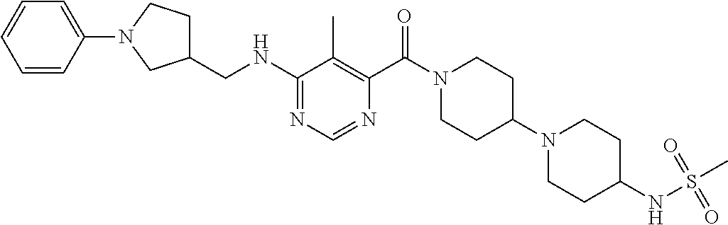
C1(NCC2CN(C3=CC=CC=C3)CC2)=NC=NC(C(N2CCC(N3CCC(NS(C)(=O)=O)CC3)CC2)=O)=C1C
